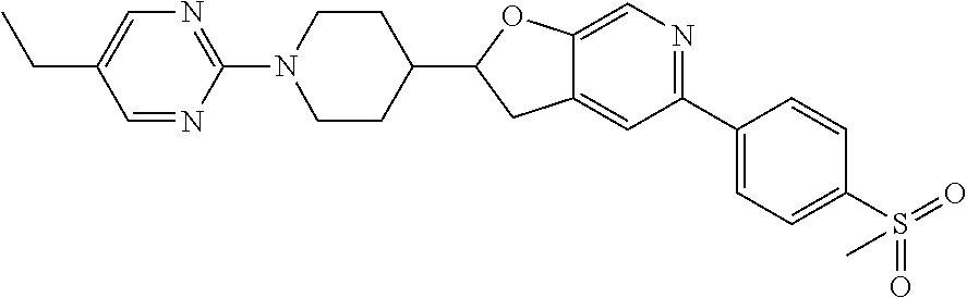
N1(C2=NC=C(CC)C=N2)CCC(C2CC3=CC(C4=CC=C(S(C)(=O)=O)C=C4)=NC=C3O2)CC1
